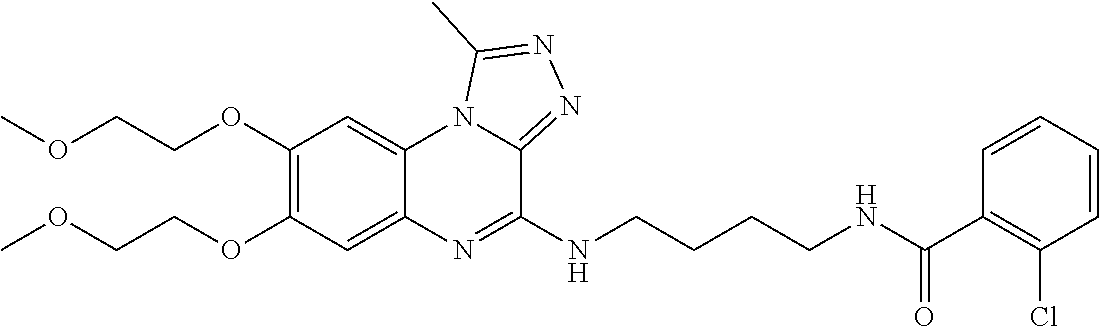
C1(OCCOC)=C(OCCOC)C=C2C(=C1)N1C(=NN=C1C)C(NCCCCNC(C1=C(Cl)C=CC=C1)=O)=N2
